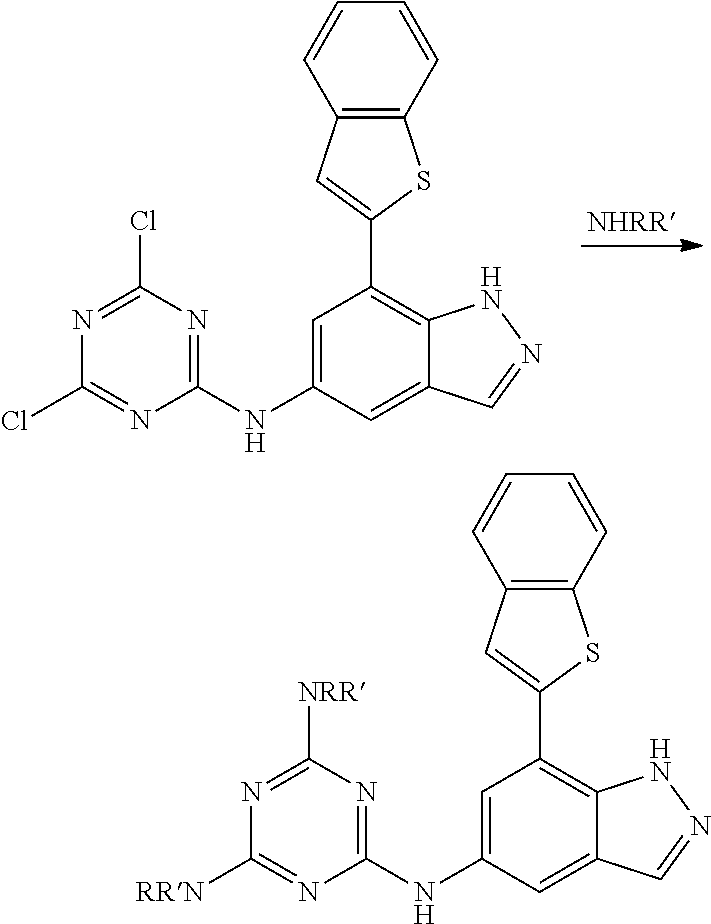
C12=CC(NC3=NC(Cl)=NC(Cl)=N3)=CC(C3=CC4=C(S3)C=CC=C4)=C1NN=C2.C12=CC(NC3=NC([NRR])=NC([RRN])=N3)=CC(C3=CC4=C(S3)C=CC=C4)=C1NN=C2
